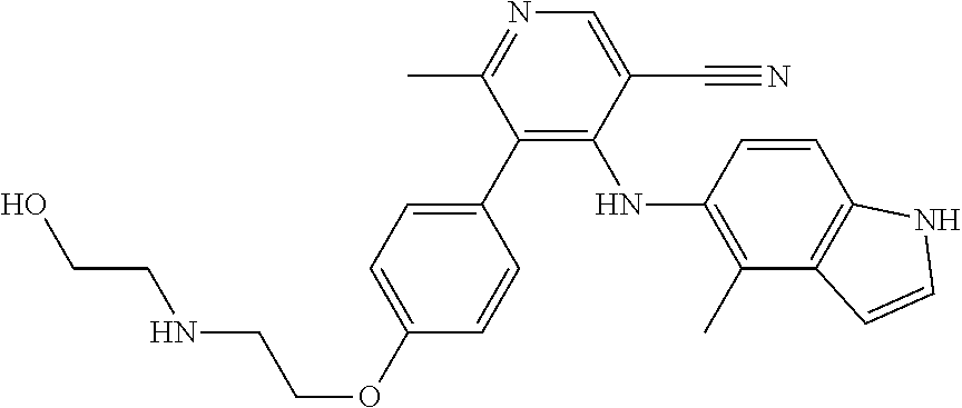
C1(C2=C(NC3=C(C)C4=C(C=C3)NC=C4)C(C#N)=CN=C2C)=CC=C(OCCNCCO)C=C1
